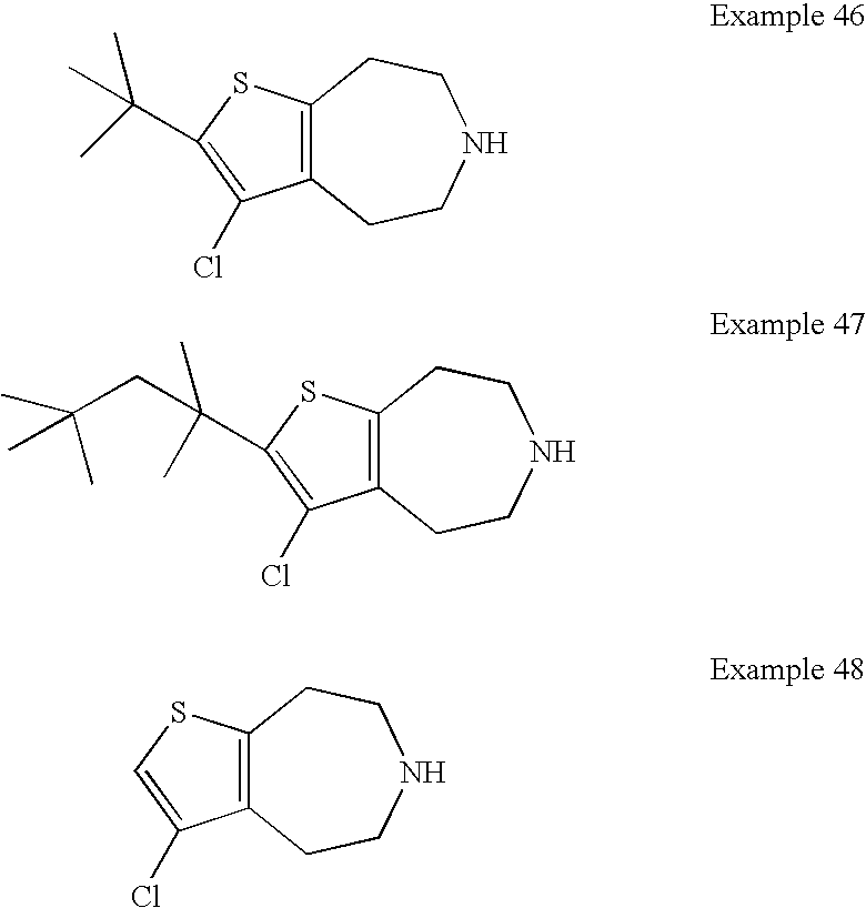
C12=C(SC(C(C)(C)C)=C1Cl)CCNCC2.C12=C(SC(C(CC(C)(C)C)(C)C)=C1Cl)CCNCC2.C12=C(SC=C1Cl)CCNCC2
